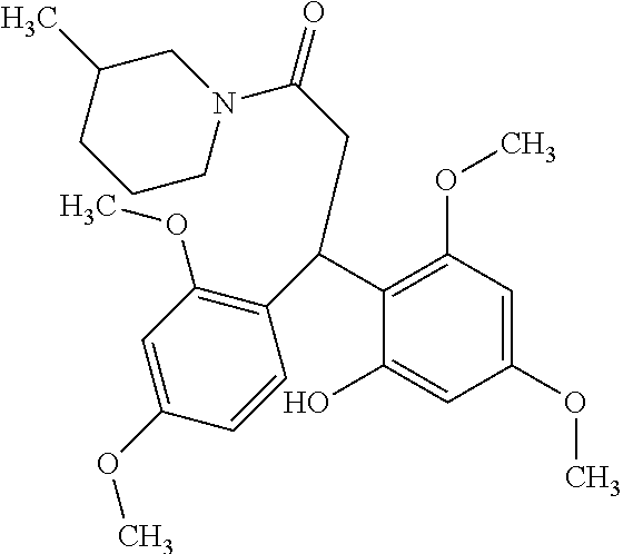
C1(C(C2=C(OC)C=C(OC)C=C2)CC(=O)N2CC(C)CCC2)=C(OC)C=C(OC)C=C1O
